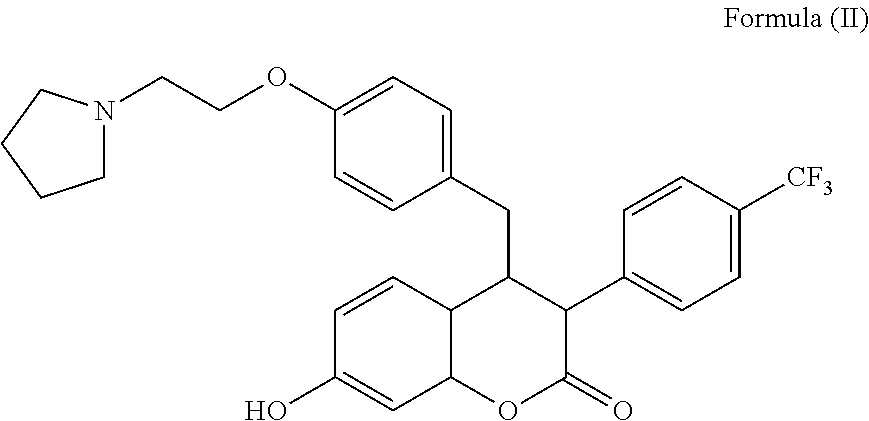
C1(CC2C3C(OC(=O)C2C2=CC=C([CF3])C=C2)C=C(O)C=C3)=CC=C(OCCN2CCCC2)C=C1
